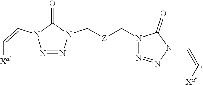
N1=NN(C[Z]CN2N=NN(C=C[Xa])C2=O)C(=O)N1C=C[Xa]
